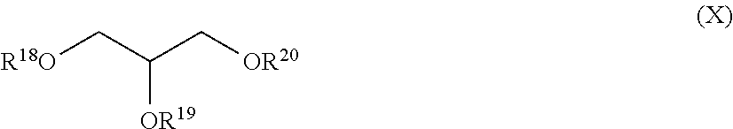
C([OR19])(C[R18O])C[OR20]
